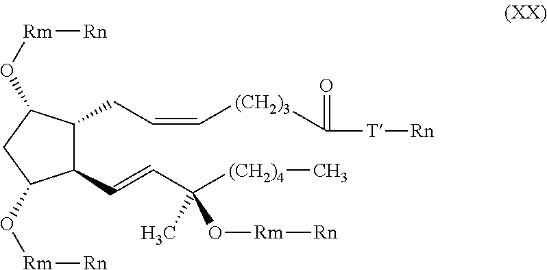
C1(C=CC([(CH2)4]C)(C)O[Rm][Rn])C(CC=C[(CH2)3]C([T][Rn])=O)C(O[Rm][Rn])CC1O[Rm][Rn]
